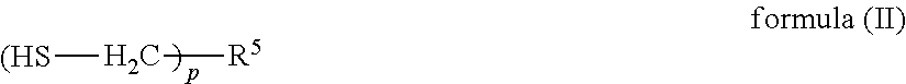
[(HS]C[R5]
